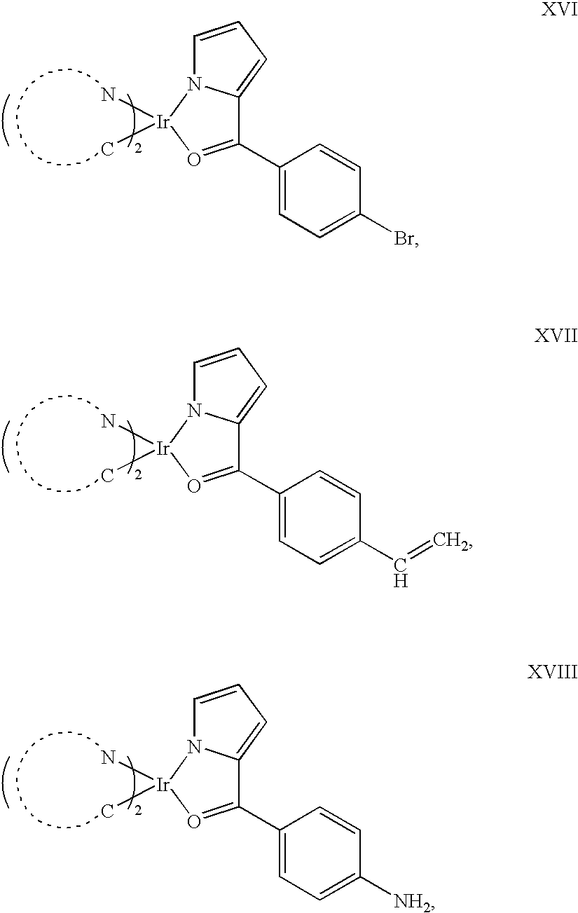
C1=C(Br)C=CC(C2=O[Ir](N)(C)N3C2=CC=C3)=C1.C1=C(C=C)C=CC(C2=O[Ir](N)(C)N3C2=CC=C3)=C1.C1=C([NH2])C=CC(C2=O[Ir](N)(C)N3C2=CC=C3)=C1
